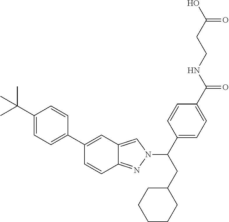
C1(C2=CC3=CN(C(C4=CC=C(C(NCCC(O)=O)=O)C=C4)CC4CCCCC4)N=C3C=C2)=CC=C(C(C)(C)C)C=C1
